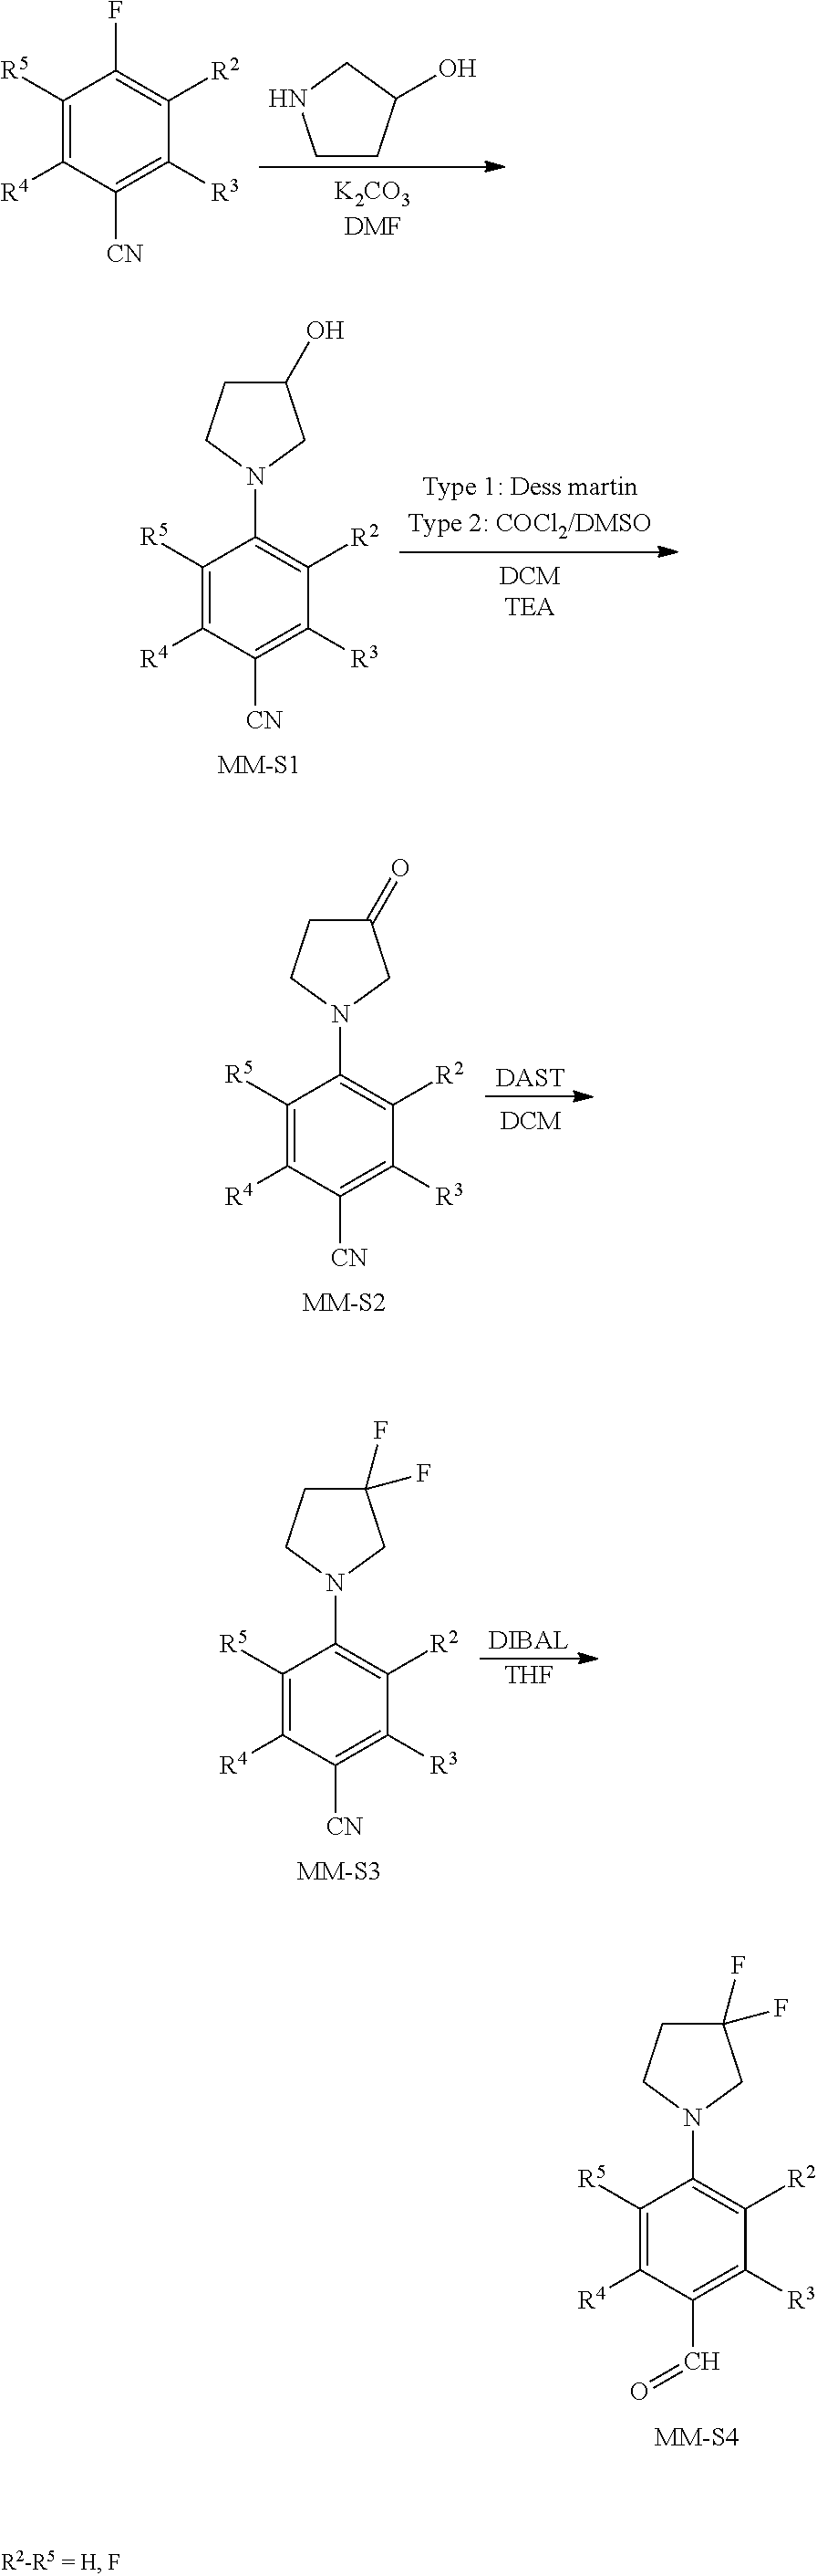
C1CC(O)CN1.C1([R5])=C([R4])C([CN])=C([R3])C([R2])=C1F.C1([R5])=C([R4])C([CN])=C([R3])C([R2])=C1N1CCC(O)C1.[DAST].C1([R5])=C([R4])C([CN])=C([R3])C([R2])=C1N1CCC(=O)C1.[DIBAL].[THF].C1([R5])=C([R4])C([CN])=C([R3])C([R2])=C1N1CCC(F)(F)C1.C1([R5])=C([R4])C(C=O)=C([R3])C([R2])=C1N1CCC(F)(F)C1
